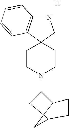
N1C2=C(C3(C1)CCN(C1C4CCC(C4)C1)CC3)C=CC=C2.[H]
